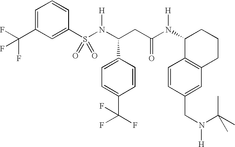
S(N(C(CC(N(C1C2=C(CCC1)C=C(CN(C(C)(C)C)[H])C=C2)[H])=O)C1=CC=C(C(F)(F)F)C=C1)[H])(=O)(=O)C1=CC(C(F)(F)F)=CC=C1
